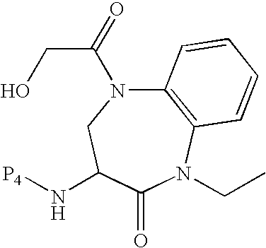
C12=C(N(CC)C(=O)C(N[P4])CN1C(=O)CO)C=CC=C2
